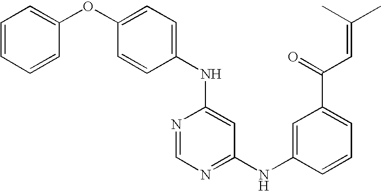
N(C1=CC(NC2=CC(C(=O)C=C(C)C)=CC=C2)=NC=N1)C1=CC=C(OC2=CC=CC=C2)C=C1
